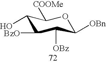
C1(O)C([BzO])C([OBz])C([OBn])OC1[COOMe]
